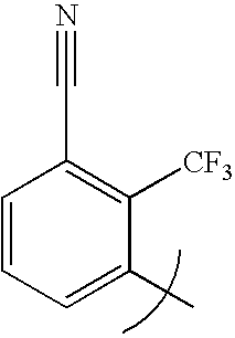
C1=CC=C(C)C([CF3])=C1C#N
